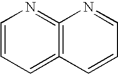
C1=CC=C2=C(=N1)N=CC=C2
